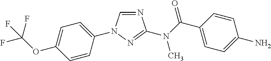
N1=CN(C2=CC=C(OC(F)(F)F)C=C2)N=C1N(C(C1=CC=C(N)C=C1)=O)C
